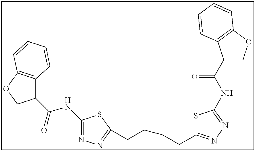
C1(NC(C2C3=C(OC2)C=CC=C3)=O)=NN=C(CCCCC2=NN=C(NC(C3COC4=C3C=CC=C4)=O)S2)S1
